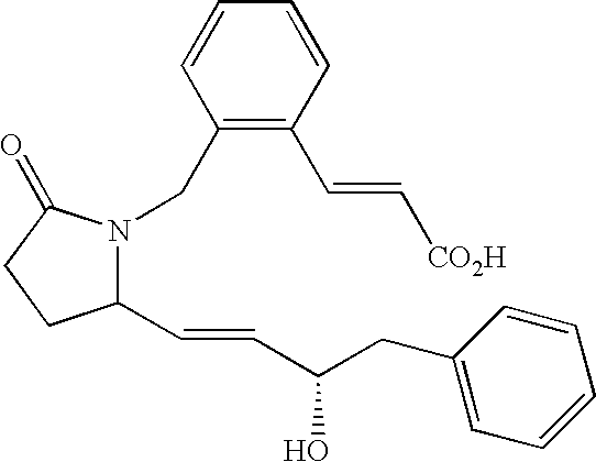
C1(C=CC(CC2=CC=CC=C2)O)N(CC2=C(C=C[CO2H])C=CC=C2)C(=O)CC1
